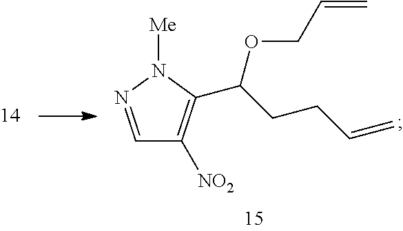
C1=NN([Me])C(C(CCC=C)OCC=C)=C1[NO2]
